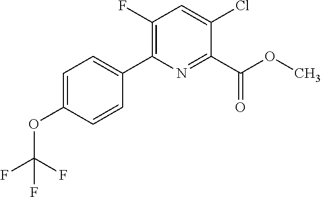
O(C1=CC=C(C2=C(F)C=C(Cl)C(C(OC)=O)=N2)C=C1)C(F)(F)F
